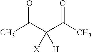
CC(C(C(C)=O)([X])[H])=O
